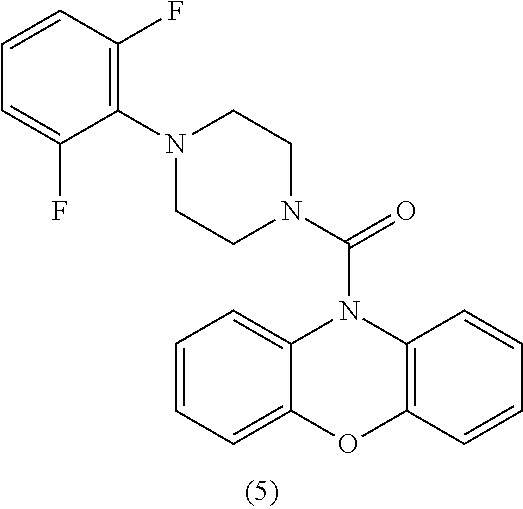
C1=CC=C2C(=C1)N(C(N1CCN(C3=C(F)C=CC=C3F)CC1)=O)C1=C(O2)C=CC=C1
